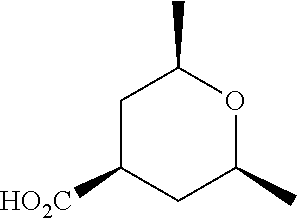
C1C([HO2C])CC(C)OC1C
